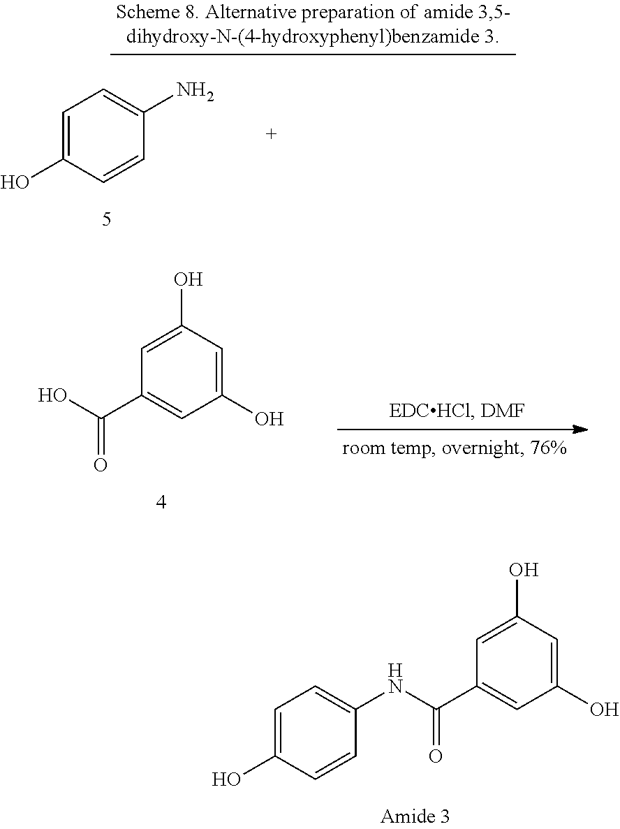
C1=C(O)C=CC(N)=C1.C1(O)=CC(O)=CC(C(O)=O)=C1.C1(O)=CC(O)=CC(C(NC2=CC=C(O)C=C2)=O)=C1
